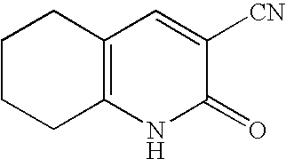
C1CCC2=C(C1)C=C([CN])C(=O)N2
